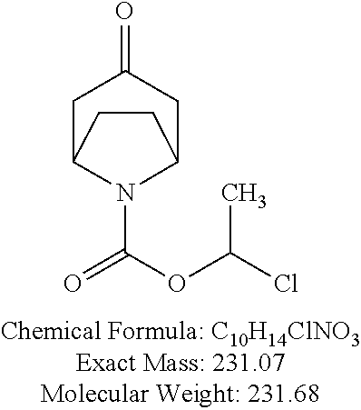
O=C(N1C2CC(=O)CC1CC2)OC(C)Cl
